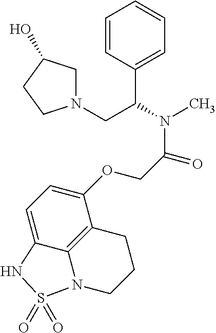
C1=CC(C(CN2CC(O)CC2)N(C)C(COC2=CC=C3C4=C2CCCN4S(=O)(=O)N3)=O)=CC=C1
